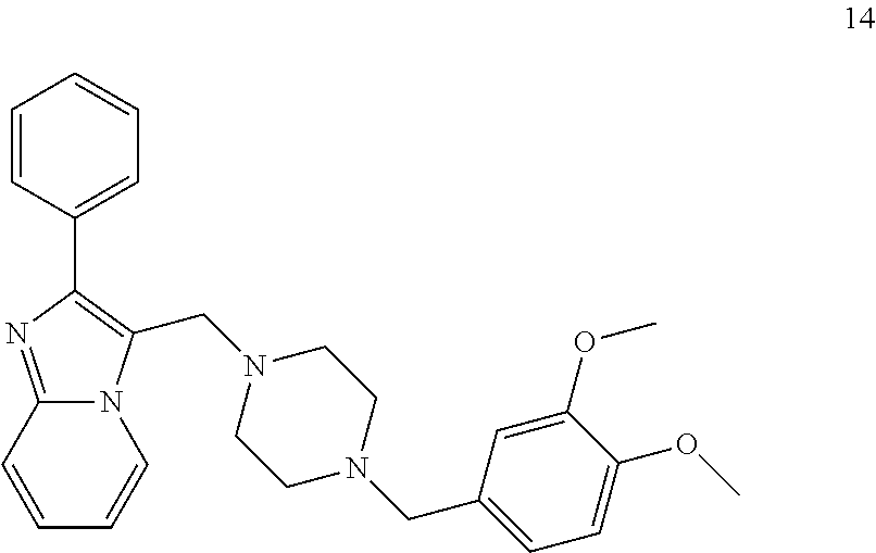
C12=NC(C3=CC=CC=C3)=C(CN3CCN(CC4=CC=C(OC)C(OC)=C4)CC3)N1C=CC=C2
